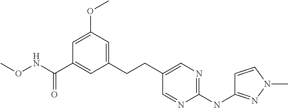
C1(CCC2=CN=C(NC3=NN(C)C=C3)N=C2)=CC(OC)=CC(C(NOC)=O)=C1
